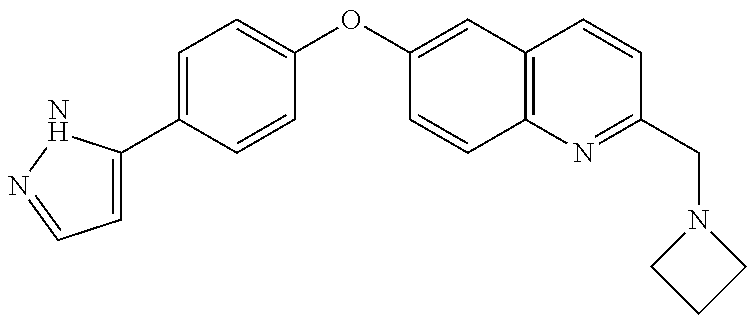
C1=C(C2=CC=C(OC3=CC4=C(C=C3)N=C(CN3CCC3)C=C4)C=C2)NN=C1
